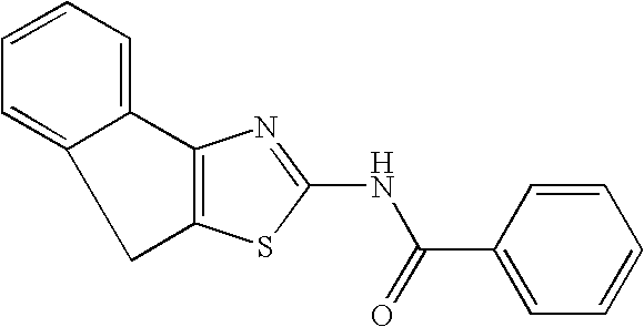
C1C2=CC=CC=C2C2=C1SC(NC(C1=CC=CC=C1)=O)=N2
